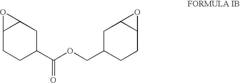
C12CCC(C(OCC3CCC4C(C3)O4)=O)CC1O2
